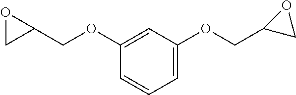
C1(OCC2OC2)=CC(OCC2CO2)=CC=C1
